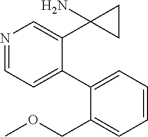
N1=CC=C(C2=CC=CC=C2COC)C(C2(N)CC2)=C1
